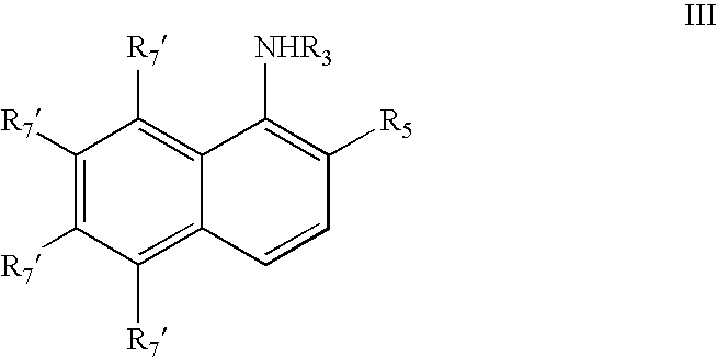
C1([R7])=C([R7])C([R7])=C2C(=C1[R7])C([NHR3])=C([R5])C=C2
